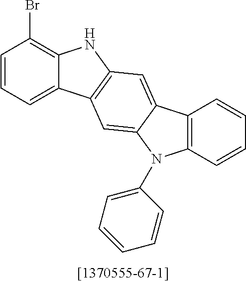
C1=CC=C2C(=C1Br)NC1=C2C=C2C(=C1)C1=C(N2C2=CC=CC=C2)C=CC=C1
